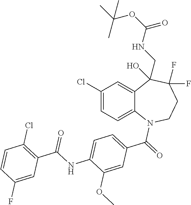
C1(Cl)=CC=C2C(=C1)C(O)(CNC(OC(C)(C)C)=O)C(F)(F)CCN2C(=O)C1=CC=C(NC(C2=C(Cl)C=CC(F)=C2)=O)C(OC)=C1
